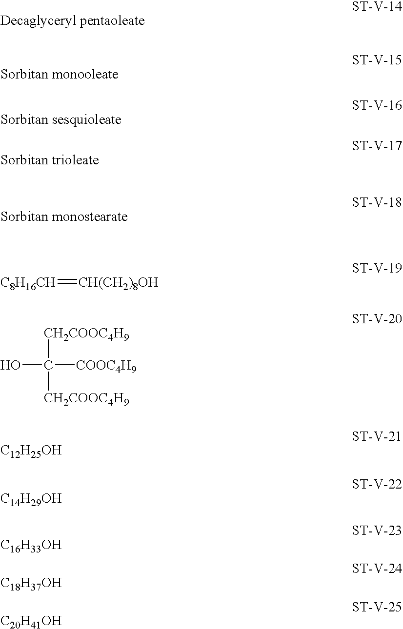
[C8H16CH]=[CH(CH2)8OH].OC([CH2COOC4H9])([COOC4H9])[CH2COOC4H9].[C12H25OH].[C14H29OH].[C16H33OH].[C18H37OH].[C20H41OH]
